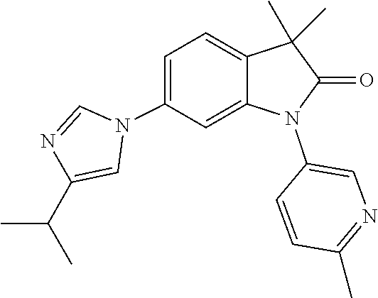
N1=CN(C2=CC=C3C(=C2)N(C2=CN=C(C)C=C2)C(=O)C3(C)C)C=C1C(C)C
